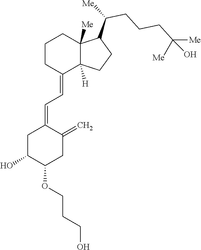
C1CC(=CC=C2CC(O)C(OCCCO)CC2=C)C2([H])C([Me])(C1)C(C(CCCC([Me])([Me])O)[Me])CC2
